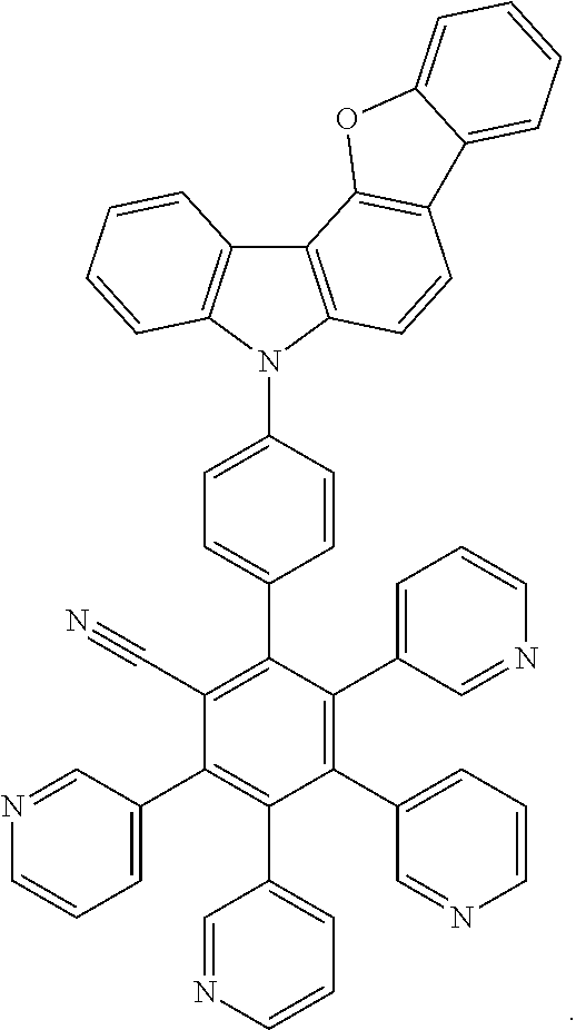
C12=C(N(C3=CC=C(C4=C(C#N)C(C5=CC=CN=C5)=C(C5=CC=CN=C5)C(C5=CC=CN=C5)=C4C4=CC=CN=C4)C=C3)C3=C1C=CC=C3)C=CC1=C2OC2=CC=CC=C12
